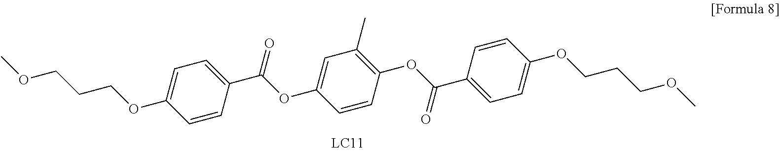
C1=C(OCCCOC)C=CC(C(OC2=CC(C)=C(OC(C3=CC=C(OCCCOC)C=C3)=O)C=C2)=O)=C1
